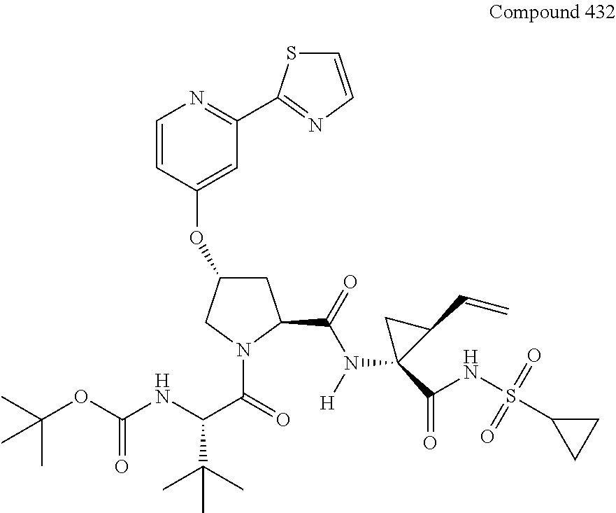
C1C(OC2=CC(C3=NC=CS3)=NC=C2)CN(C(=O)C(NC(OC(C)(C)C)=O)C(C)(C)C)C1C(=O)N([H])C1(C(=O)NS(=O)(=O)C2CC2)C(C=C)C1
